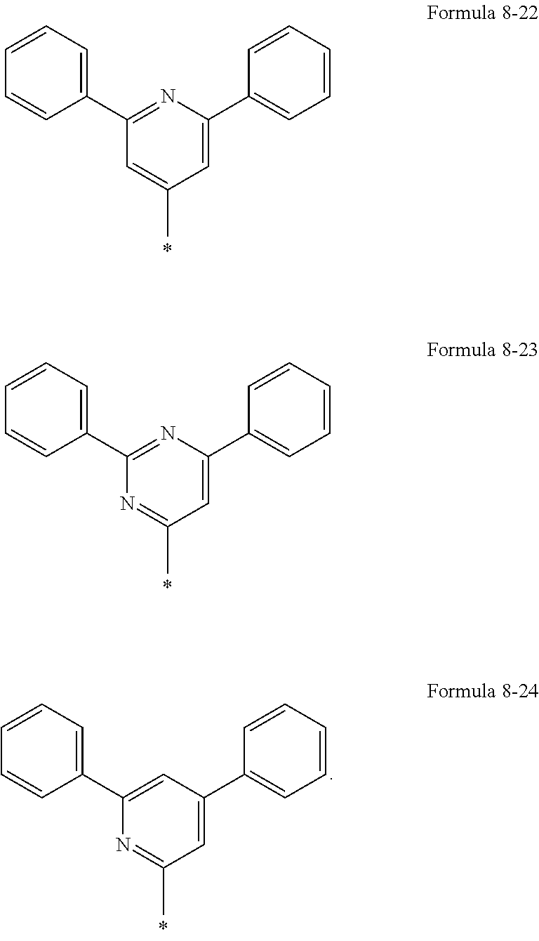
C1(C2=CC=CC=C2)=NC(C2=CC=CC=C2)=CC(C)=C1.C1(C2=CC=CC=C2)=NC(C2=CC=CC=C2)=CC(C)=N1.C1(C2=CC=CC=C2)=CC(C2=CC=CC=C2)=CC(C)=N1
